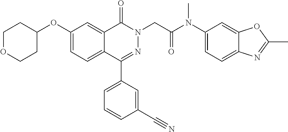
C1OCCC(OC2=CC=C3C(=C2)C(=O)N(CC(N(C2=CC=C4C(=C2)OC(C)=N4)C)=O)N=C3C2=CC=CC(C#N)=C2)C1
